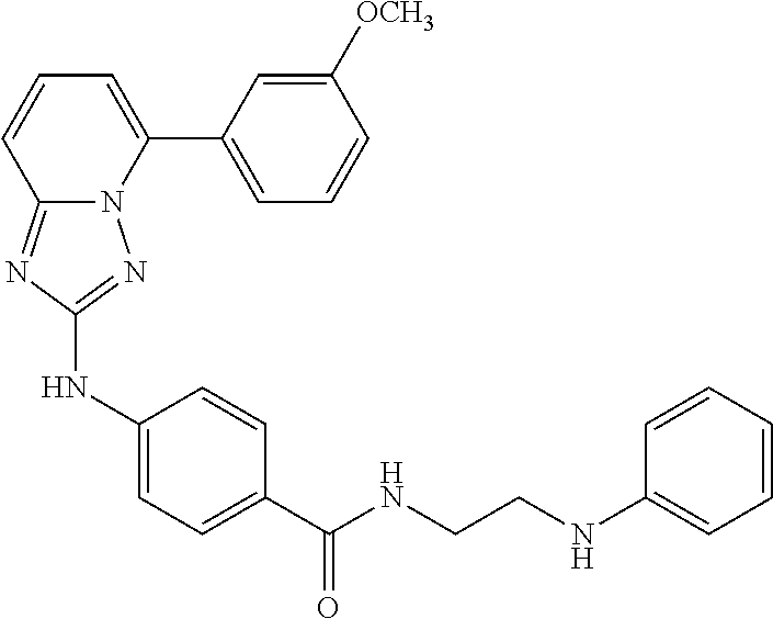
C1([OCH3])=CC(C2=CC=CC3=NC(NC4=CC=C(C(NCCNC5=CC=CC=C5)=O)C=C4)=NN23)=CC=C1
